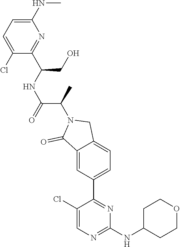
C1(NC2CCOCC2)=NC=C(Cl)C(C2=CC=C3C(=C2)C(=O)N(C(C)C(=O)NC(CO)C2=NC(NC)=CC=C2Cl)C3)=N1
